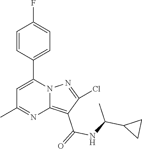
C12=C(C(=O)NC(C3CC3)C)C(Cl)=NN1C(C1=CC=C(F)C=C1)=CC(C)=N2
